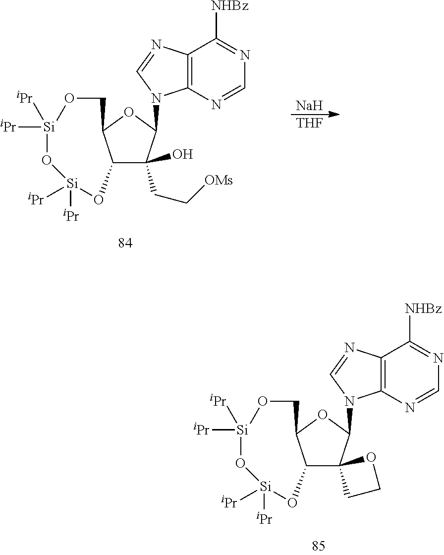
C12C3(C(N4C5=C(N=C4)C([NHBz])=NC=N5)OC1CO[Si]([iPr])([iPr])O[Si]([iPr])([iPr])O2)CCO3.C12C(CC[OMs])(O)C(N3C4=C(N=C3)C([NHBz])=NC=N4)OC1CO[Si]([iPr])([iPr])O[Si]([iPr])([iPr])O2.[Na].[THF]
